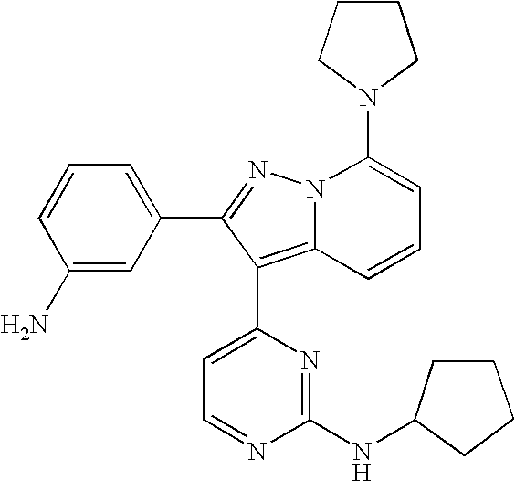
C1(N)=CC(C2=NN3C(=C2C2=CC=NC(NC4CCCC4)=N2)C=CC=C3N2CCCC2)=CC=C1
